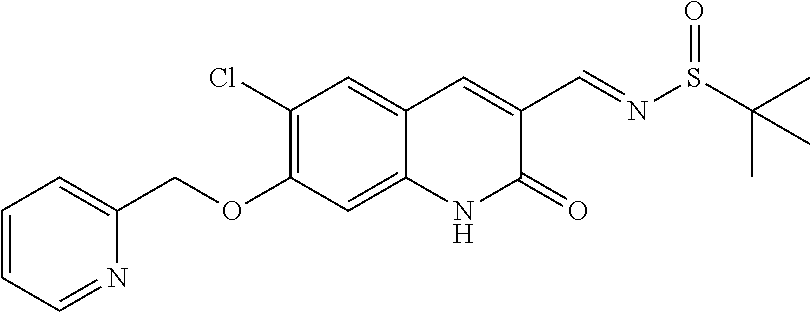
C1(OCC2=CC=CC=N2)=C(Cl)C=C2C=C(C=NS(=O)C(C)(C)C)C(=O)NC2=C1
